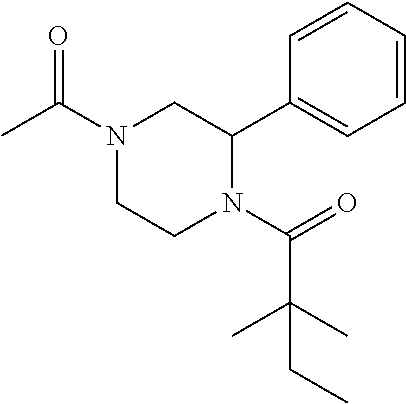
C1=CC=CC=C1C1CN(C(C)=O)CCN1C(=O)C(C)(C)CC
